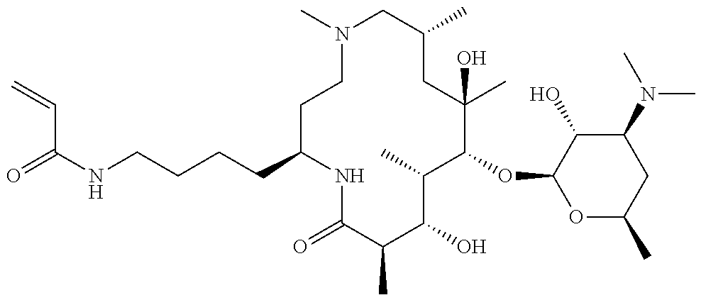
C(C1NC(=O)C(C)C(O)C(C)C(OC2OC(C)CC(N(C)C)C2O)C(C)(O)CC(C)CN(C)CC1)CCCNC(=O)C=C
